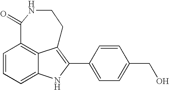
C12=CC=CC3=C1C(=C(C1=CC=C(CO)C=C1)N2)CCNC3=O
